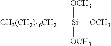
[OCH3][Si]([CH3(CH2)16CH2])([OCH3])[OCH3]
